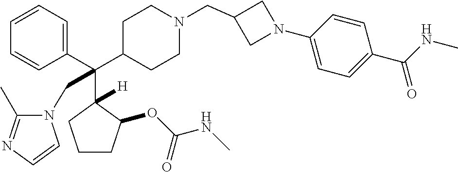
C1=CC=C(C(C2CCN(CC3CN(C4=CC=C(C(NC)=O)C=C4)C3)CC2)(C2([H])C(OC(NC)=O)CCC2)CN2C(C)=NC=C2)C=C1
